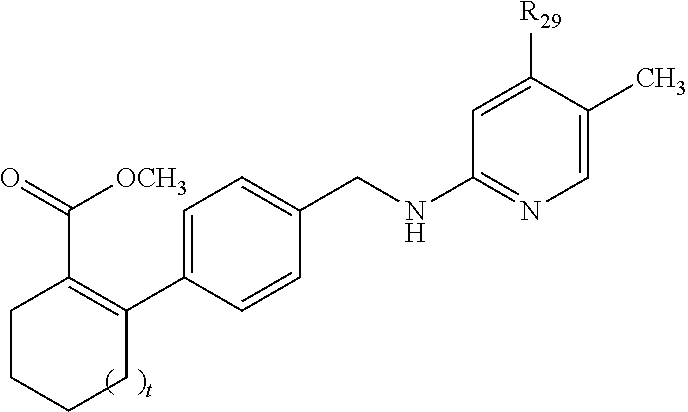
C1=C(C)C([R29])=CC(NCC2=CC=C(C3=C(C(=O)[OCH3])CCCC3)C=C2)=N1
